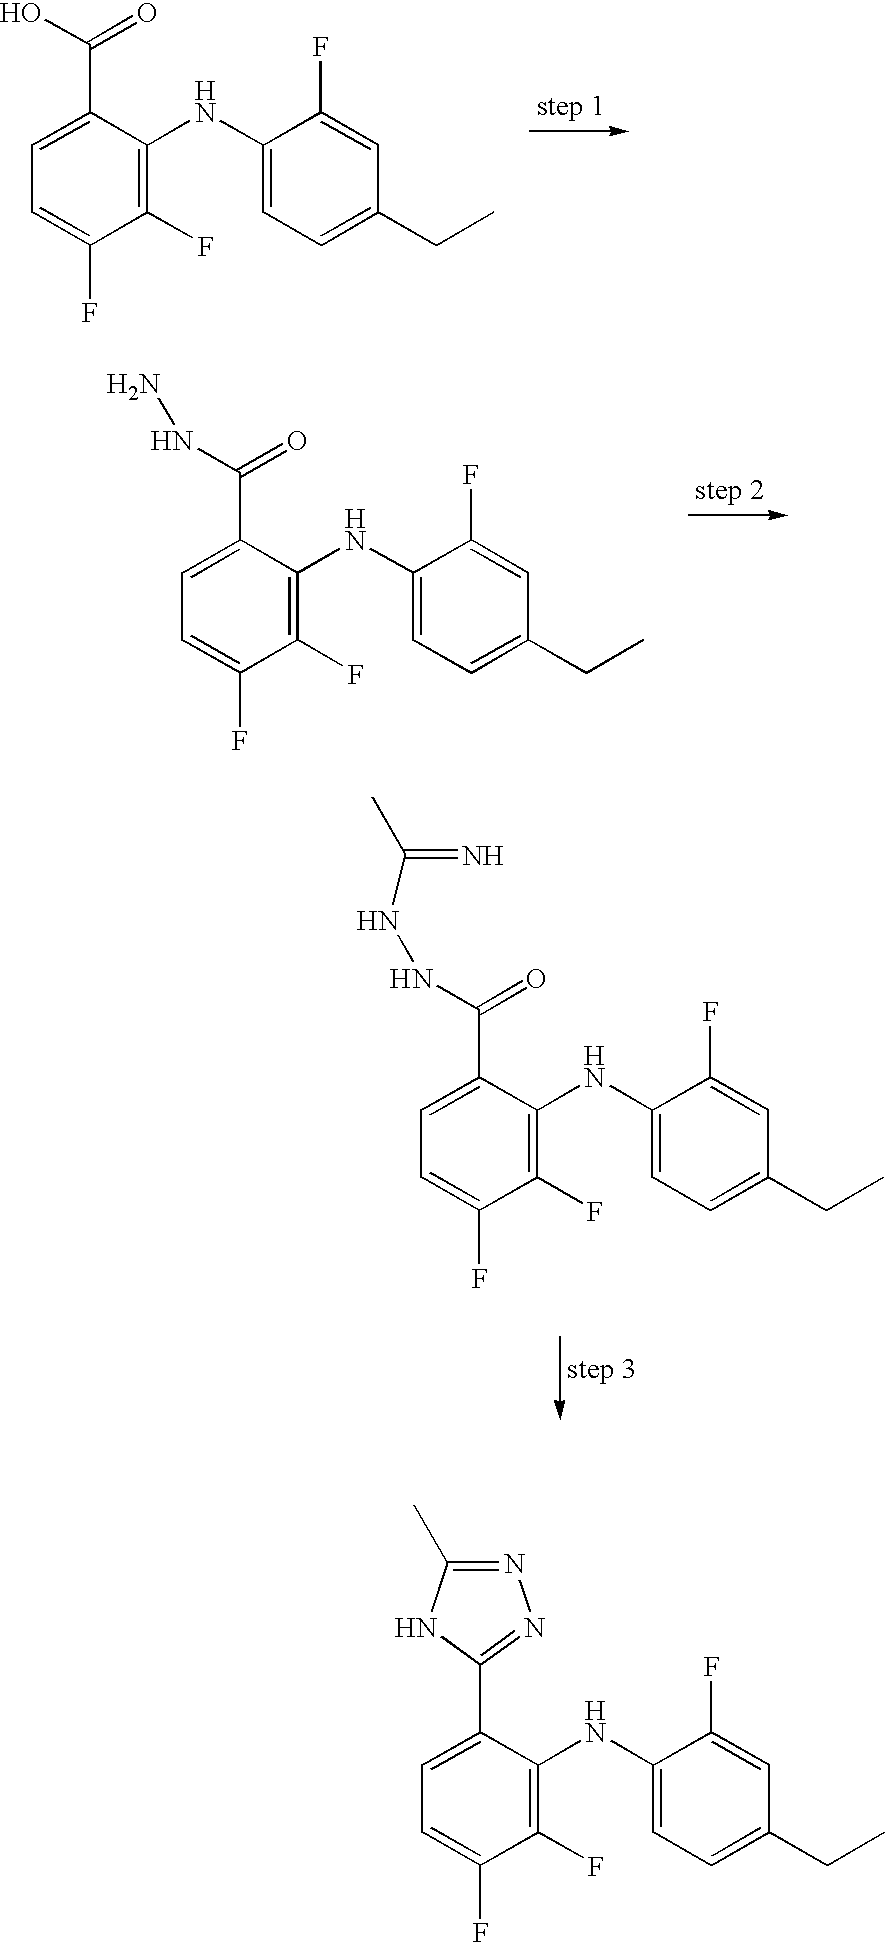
C1=C(C(O)=O)C(NC2=CC=C(CC)C=C2F)=C(F)C(F)=C1.C1=C(C(NN)=O)C(NC2=CC=C(CC)C=C2F)=C(F)C(F)=C1.C1=C(C(NNC(=N)C)=O)C(NC2=CC=C(CC)C=C2F)=C(F)C(F)=C1.C1=C(C2=NN=C(C)N2)C(NC2=CC=C(CC)C=C2F)=C(F)C(F)=C1
